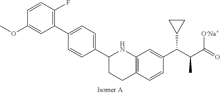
C1=C(OC)C=CC(F)=C1C1=CC=C(C2NC3=C(CC2)C=CC(C(C(C(=O)[O-Na+])C)C2CC2)=C3)C=C1
